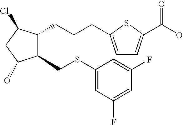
C1(CSC2=CC(F)=CC(F)=C2)C(CCCC2=CC=C(C(O)=O)S2)C(Cl)CC1O
